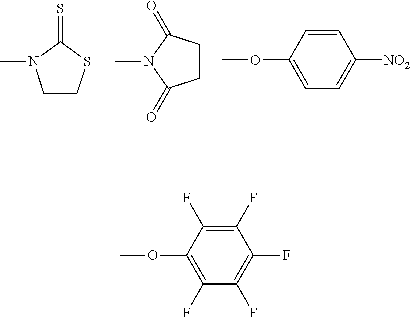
C1CSC(=S)N1C.N1(C)C(=O)CCC1=O.COC1=CC=C([NO2])C=C1.C1(OC)=C(F)C(F)=C(F)C(F)=C1F
